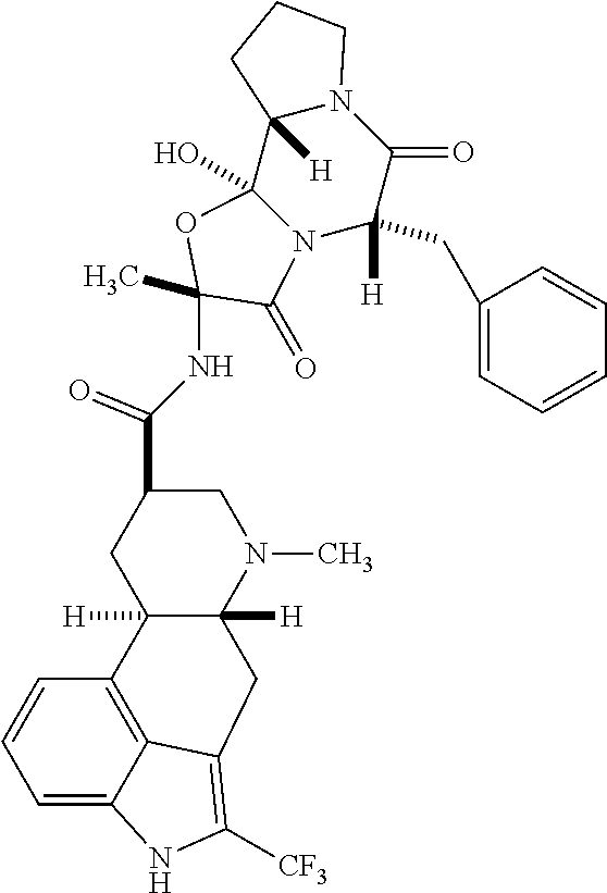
C12(O)N(C([H])(CC3=CC=CC=C3)C(=O)N3C1([H])CCC3)C(=O)C(C)(NC(C1CC3([H])C([H])(N(C)C1)CC1=C([CF3])NC4=CC=CC3=C41)=O)O2
